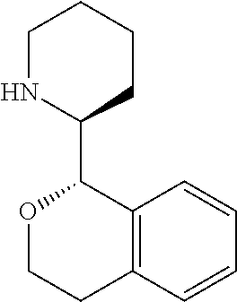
O1CCC2=C(C1C1NCCCC1)C=CC=C2
